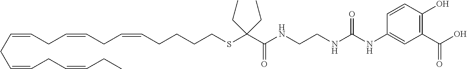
C1(C(O)=O)=C(O)C=CC(NC(NCCNC(C(SCCCCC=CCC=CCC=CCC=CCC=CCC)(CC)CC)=O)=O)=C1
